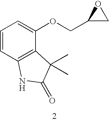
C1=CC2=C(C(OCC3CO3)=C1)C(C)(C)C(=O)N2
